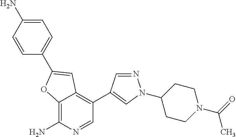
C12=C(N)N=CC(C3=CN(C4CCN(C(=O)C)CC4)N=C3)=C1C=C(C1=CC=C(N)C=C1)O2
